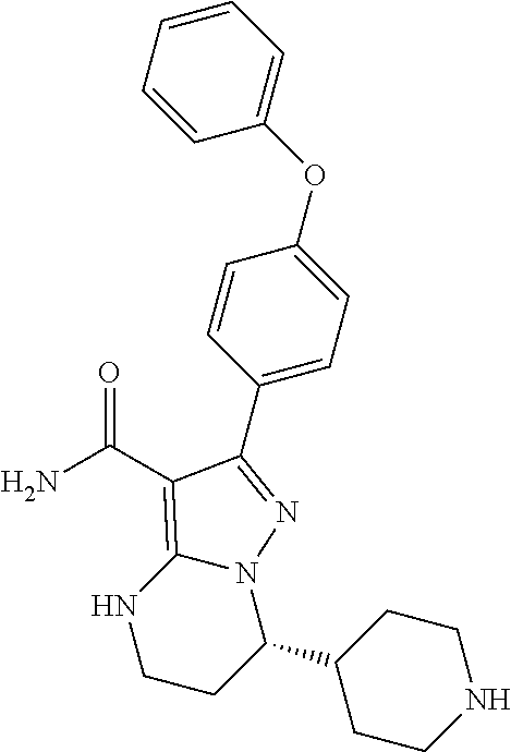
C1(C2=NN3C(C4CCNCC4)CCNC3=C2C(N)=O)=CC=C(OC2=CC=CC=C2)C=C1
